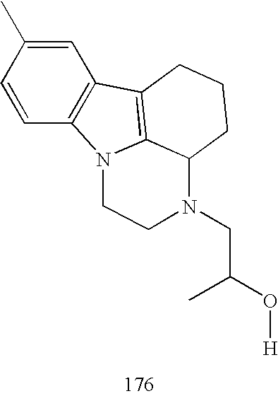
C1=CC2=C(C=C1C)C1=C3N2CCN(CC(O[H])C)C3CCC1
